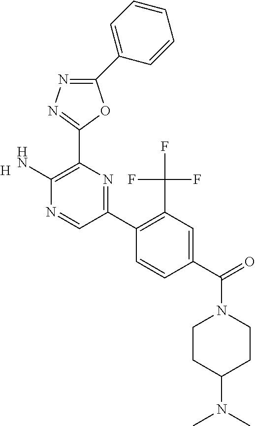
C1(N)=C(C2=NN=C(C3=CC=CC=C3)O2)N=C(C2=C(C(F)(F)F)C=C(C(N3CCC(N(C)C)CC3)=O)C=C2)C=N1.[H]
